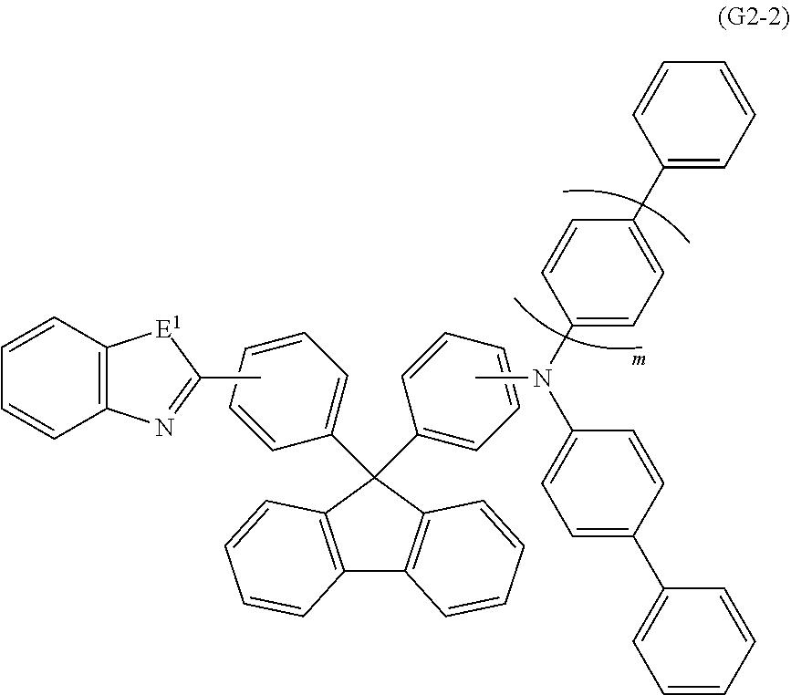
C12=C(C(C3=CC=CC=C3)(C3=CC=CC=C3)C3=C1C=CC=C3)C=CC=C2.C12=C(C=CC=C1)[E1]C(C)=N2.CN(C1=CC=C(C2=CC=CC=C2)C=C1)C1=CC=C(C2=CC=CC=C2)C=C1
